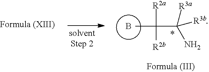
B.CC(C([R3b])([R3a])N)([R2a])[R2b]
